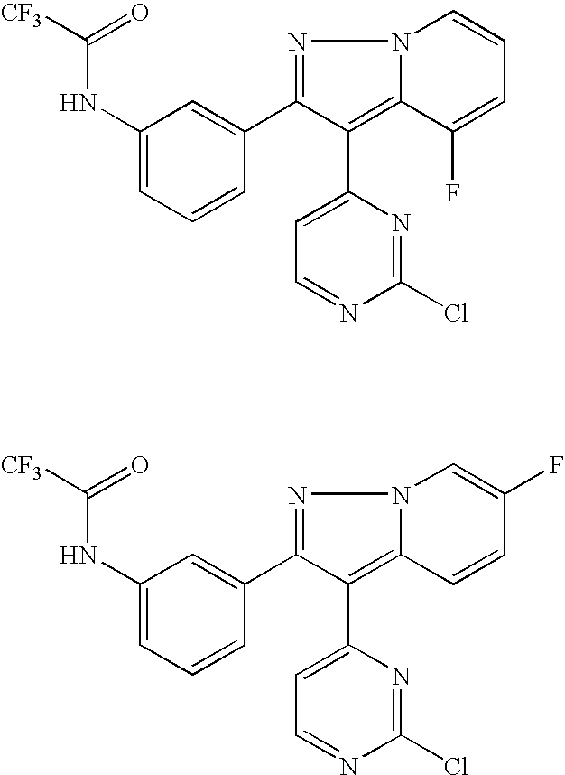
[CF3]C(NC1=CC=CC(C2=NN3C(=C2C2=CC=NC(Cl)=N2)C(F)=CC=C3)=C1)=O.[CF3]C(NC1=CC=CC(C2=NN3C(=C2C2=CC=NC(Cl)=N2)C=CC(F)=C3)=C1)=O
